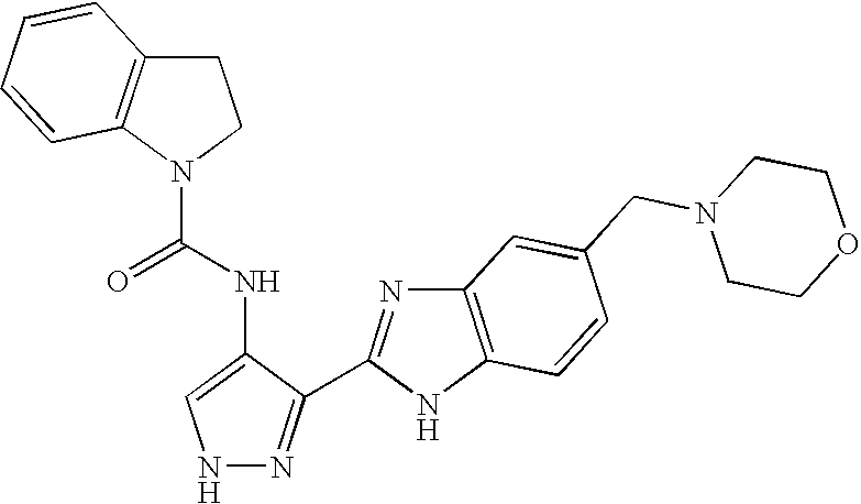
N1N=C(C2=NC3=C(N2)C=CC(CN2CCOCC2)=C3)C(NC(=O)N2CCC3=C2C=CC=C3)=C1
